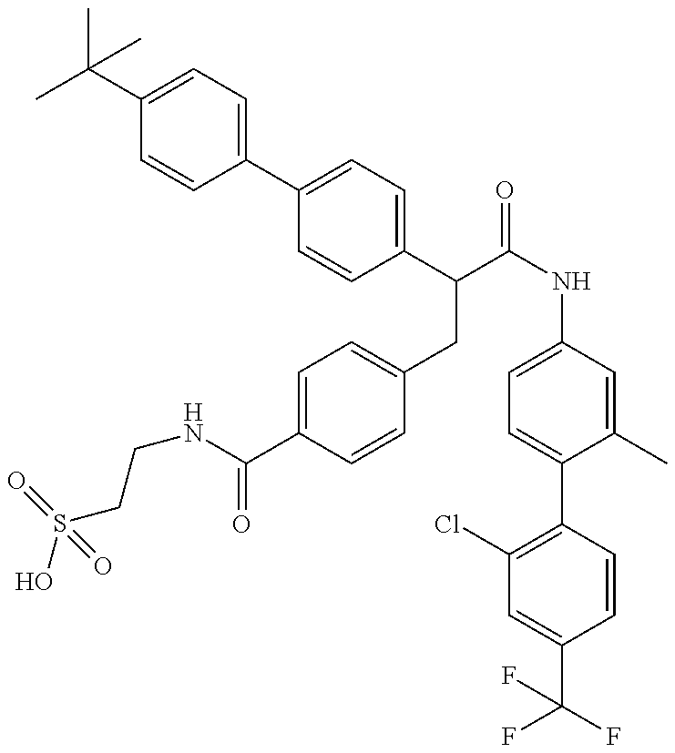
OS(CCNC(=O)C1=CC=C(CC(C2=CC=C(C3=CC=C(C(C)(C)C)C=C3)C=C2)C(=O)NC2=CC=C(C3=C(Cl)C=C(C(F)(F)F)C=C3)C(C)=C2)C=C1)(=O)=O
